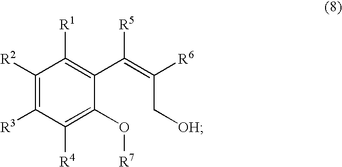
C1([R2])=C([R3])C([R4])=C(O[R7])C(C(=C(C[OH])[R6])[R5])=C1[R1]
